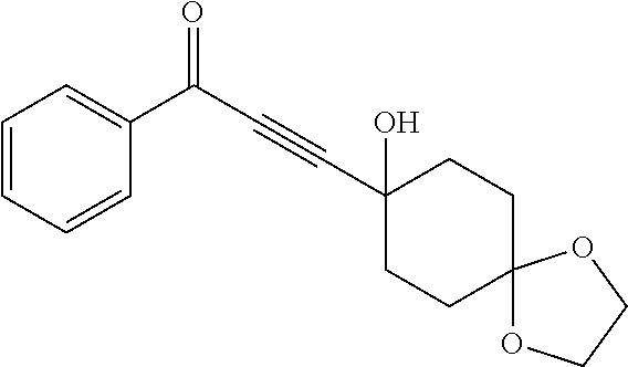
C1=CC=CC(C(C#CC2(O)CCC3(CC2)OCCO3)=O)=C1
